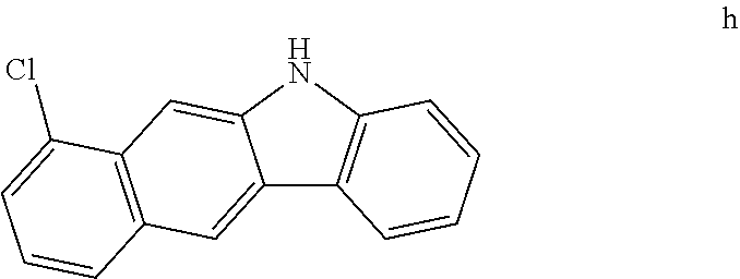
C12=CC3=C(C=C1NC1=C2C=CC=C1)C(Cl)=CC=C3
